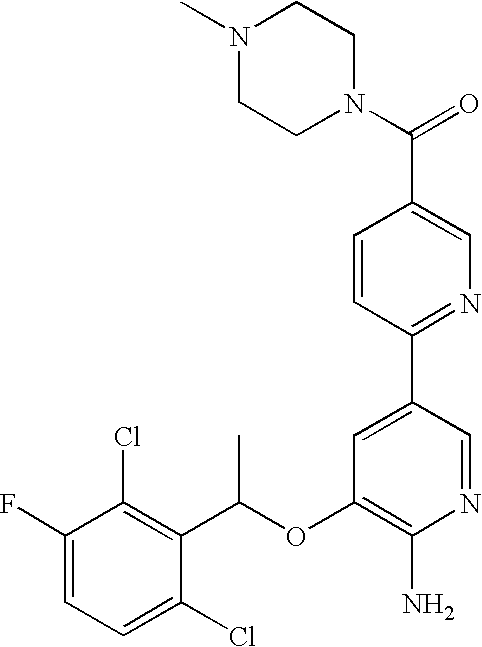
C1(F)=CC=C(Cl)C(C(OC2=C(N)N=CC(C3=NC=C(C(N4CCN(C)CC4)=O)C=C3)=C2)C)=C1Cl
